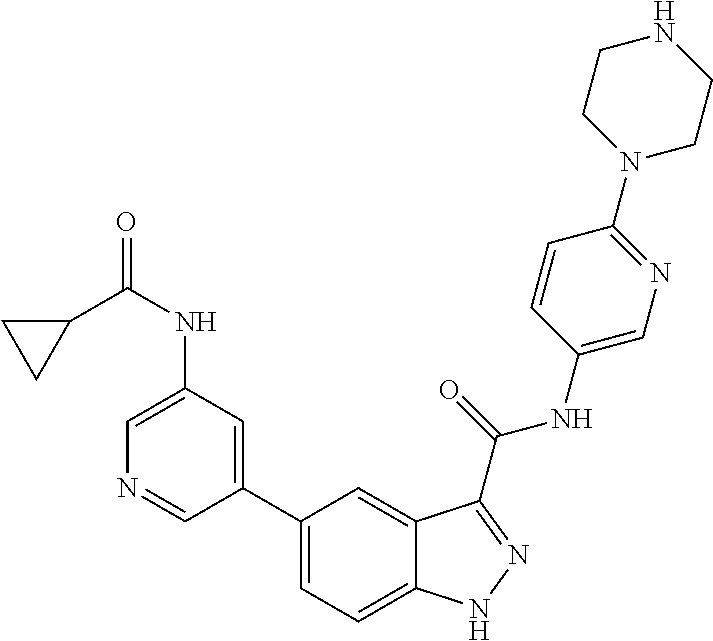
C1(NC(=O)C2CC2)=CN=CC(C2=CC=C3C(=C2)C(C(NC2=CN=C(N4CCNCC4)C=C2)=O)=NN3)=C1
